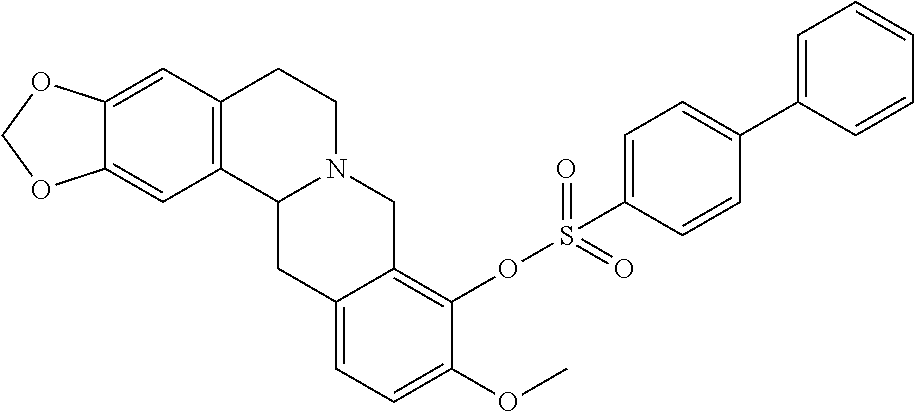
C12=CC3=C(C=C1OCO2)CCN1C3CC2=CC=C(OC)C(OS(C3=CC=C(C4=CC=CC=C4)C=C3)(=O)=O)=C2C1
